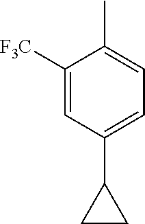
C1([F3C])=CC(C2CC2)=CC=C1C
